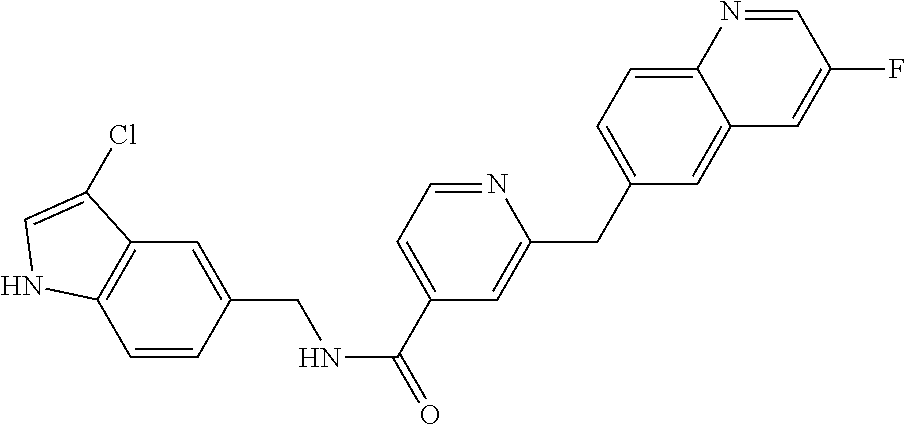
C1(CC2=CC=C3C(=C2)C=C(F)C=N3)=CC(C(=O)NCC2=CC3=C(C=C2)NC=C3Cl)=CC=N1
